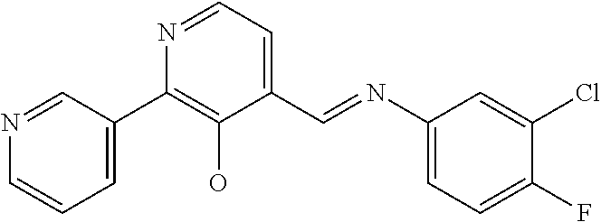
N1=CC(C2=C(O)C(C=NC3=CC=C(F)C(Cl)=C3)=CC=N2)=CC=C1
